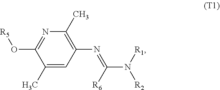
N1=C(O[R5])C(C)=CC(N=C(N([R1])[R2])[R6])=C1C
